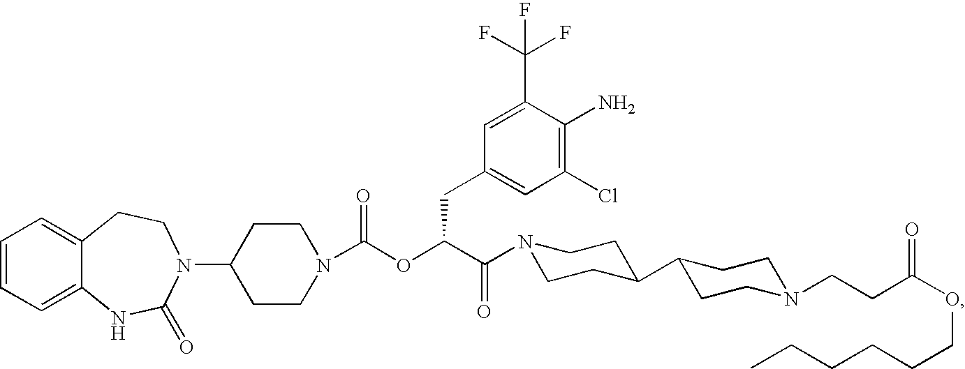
C1=CC=C2C(=C1)CCN(C1CCN(C(OC(C(=O)N3CCC(C4CCN(CCC(OCCCCCC)=O)CC4)CC3)CC3=CC(Cl)=C(N)C(C(F)(F)F)=C3)=O)CC1)C(=O)N2
